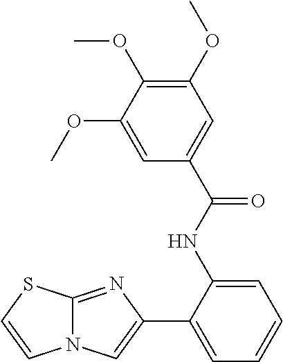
C12=NC(C3=CC=CC=C3NC(C3=CC(OC)=C(OC)C(OC)=C3)=O)=CN1C=CS2
